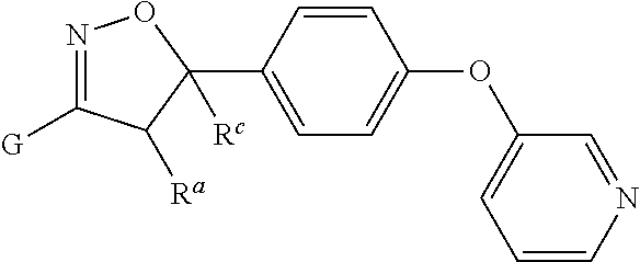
N1=C([G])C([Ra])C([Rc])(C2=CC=C(OC3=CC=CN=C3)C=C2)O1
